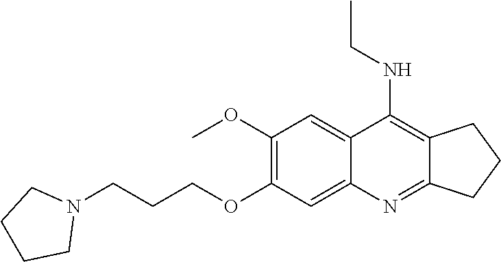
C1(OC)=C(OCCCN2CCCC2)C=C2C(=C1)C(NCC)=C1C(=N2)CCC1
